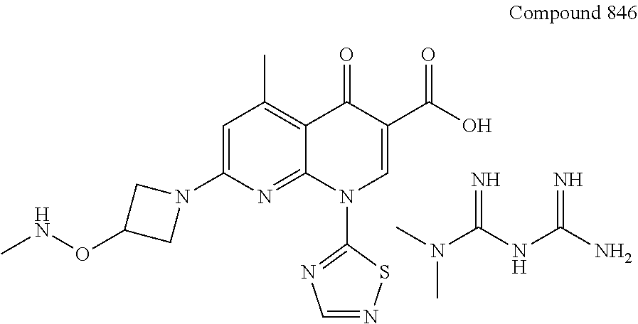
O(C1CN(C2=CC(C)=C3C(=N2)N(C2=NC=NS2)C=C(C(O)=O)C3=O)C1)NC.CN(C(NC(N)=N)=N)C
